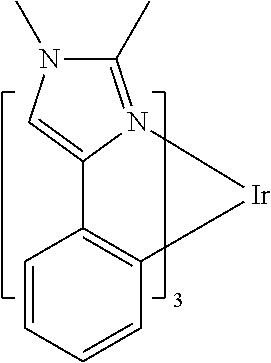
C1=CC=CC2=C1C1=CN(C)C(C)=N1[Ir]2
